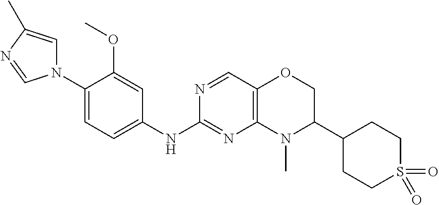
C1(N2C=C(C)N=C2)=CC=C(NC2=NC3=C(C=N2)OCC(C2CCS(=O)(=O)CC2)N3C)C=C1OC
